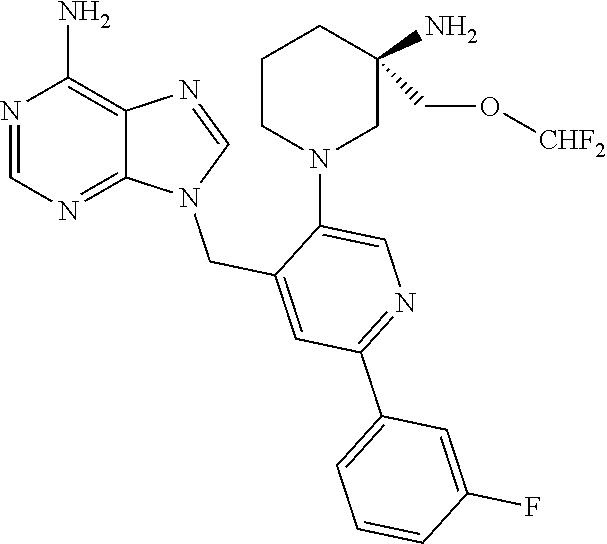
N1=CN(CC2=CC(C3=CC=CC(F)=C3)=NC=C2N2CC(CO[CHF2])(N)CCC2)C2=NC=NC(N)=C12
